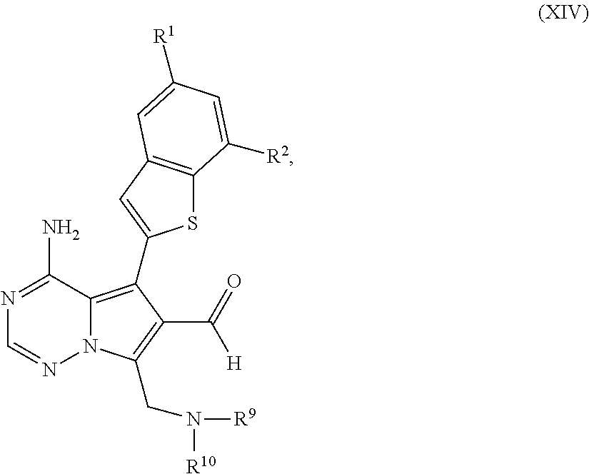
N1=C(N)C2=C(C3=CC4=C(S3)C([R2])=CC([R1])=C4)C(C(=O)[H])=C(CN([R10])[R9])N2N=C1
